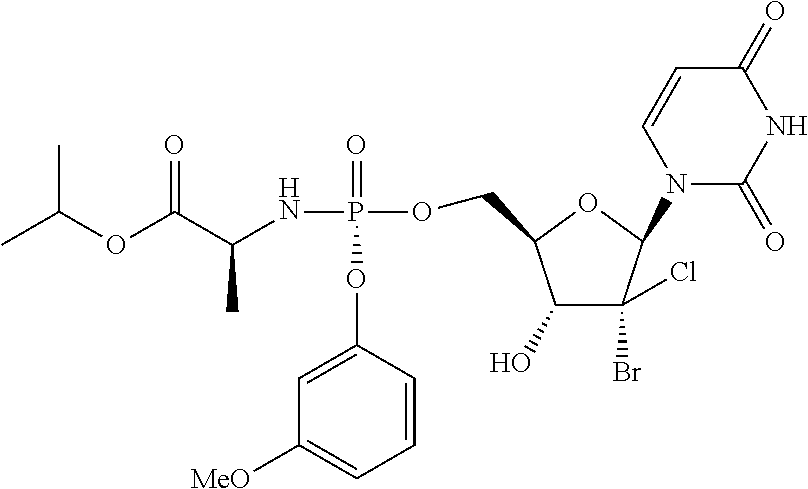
C1=CC(OP(NC(C(OC(C)C)=O)C)(=O)OCC2C(O)C(Br)(Cl)C(N3C(=O)NC(=O)C=C3)O2)=CC([MeO])=C1
